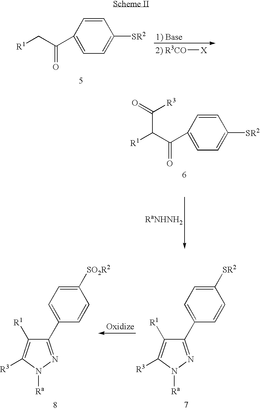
C1=CC(C(C([R1])C(=O)[R3])=O)=CC=C1[SR2].[2) R3CO][X].C1=CC([SR2])=CC=C1C(C[R1])=O.[RaNHNH2].C1([R3])=C([R1])C(C2=CC=C([SO2R2])C=C2)=NN1[Ra].C1([R3])=C([R1])C(C2=CC=C([SR2])C=C2)=NN1[Ra]
